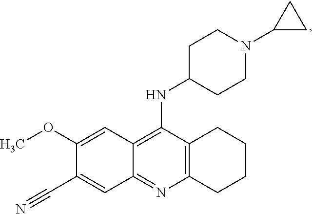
C12=C(N=C3C(=C1NC1CCN(C4CC4)CC1)C=C(OC)C(C#N)=C3)CCCC2
